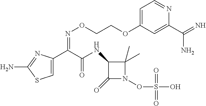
C1=C(C(C(NC2C(=O)N(OS(O)(=O)=O)C2(C)C)=O)=NOCCOC2=CC=NC(C(=N)N)=C2)N=C(N)S1
